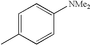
C1=C(C)C=CC([NMe2])=C1
